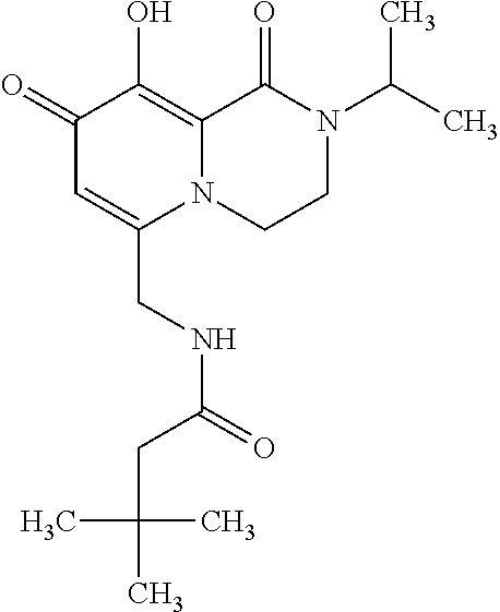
C1(=O)C=C(CNC(CC(C)(C)C)=O)N2C(=C1O)C(=O)N(C(C)C)CC2
